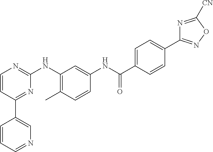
C1(C2=CN=CC=C2)=NC(NC2=C(C)C=CC(NC(C3=CC=C(C4=NOC([CN])=N4)C=C3)=O)=C2)=NC=C1
